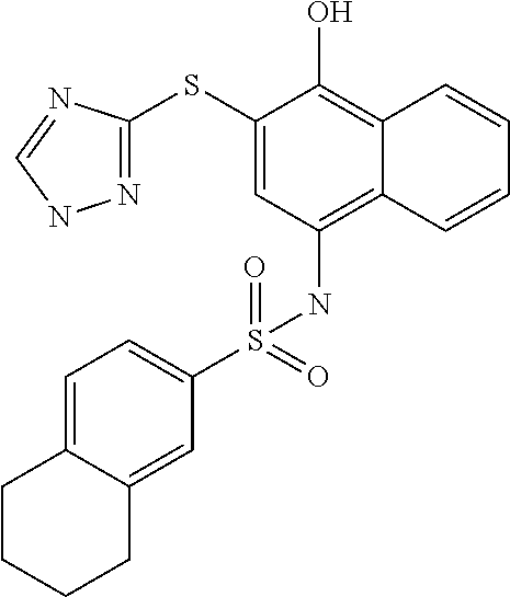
C1(SC2=NNC=N2)=CC(NS(C2=CC=C3C(=C2)CCCC3)(=O)=O)=C2C(=C1O)C=CC=C2
